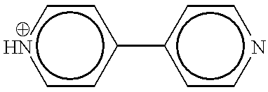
c1cc(-c2ccncc2)ccn1
